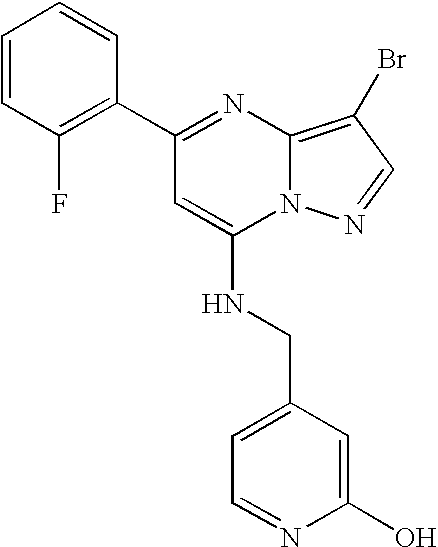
C1(C2=NC3=C(Br)C=NN3C(NCC3=CC=NC(O)=C3)=C2)=C(F)C=CC=C1
